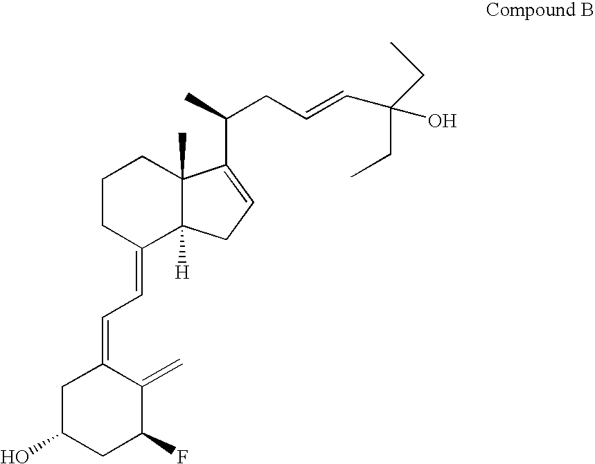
C1C(O)CC(F)C(=C)C1=CC=C1C2([H])C(C)(CCC1)C(C(CC=CC(CC)(O)CC)C)=CC2
